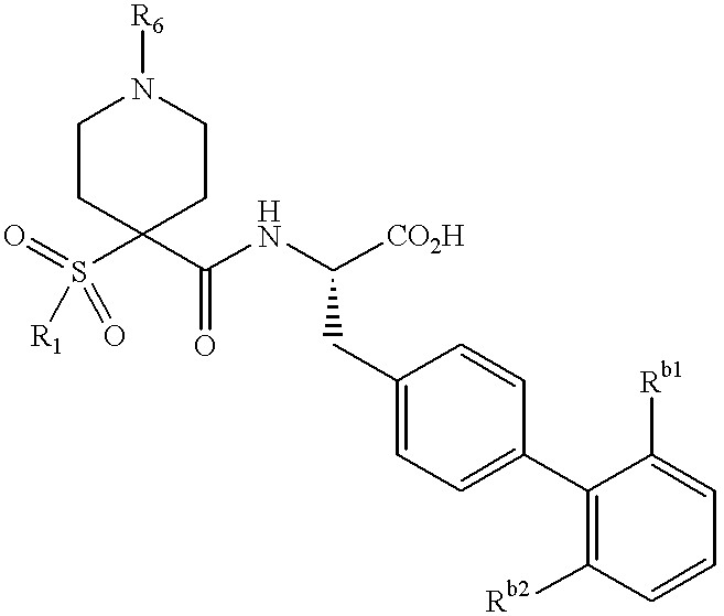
N1([R6])CCC(S(=O)(=O)[R1])(C(NC([CO2H])CC2=CC=C(C3=C([Rb2])C=CC=C3[Rb1])C=C2)=O)CC1
